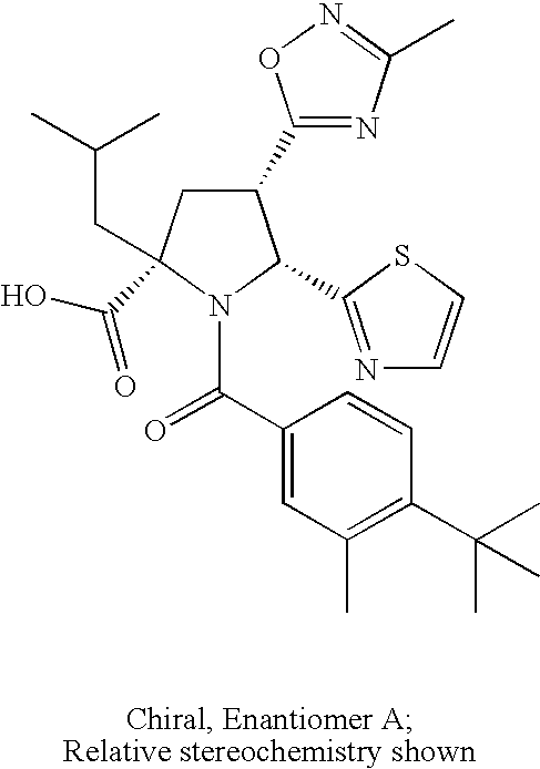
C1(C2=NC(C)=NO2)CC(CC(C)C)(C(O)=O)N(C(C2=CC(C)=C(C(C)(C)C)C=C2)=O)C1C1=NC=CS1
